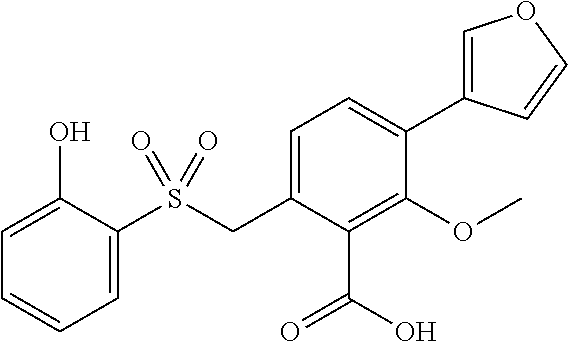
C1=C(O)C(S(CC2=CC=C(C3=COC=C3)C(OC)=C2C(O)=O)(=O)=O)=CC=C1
